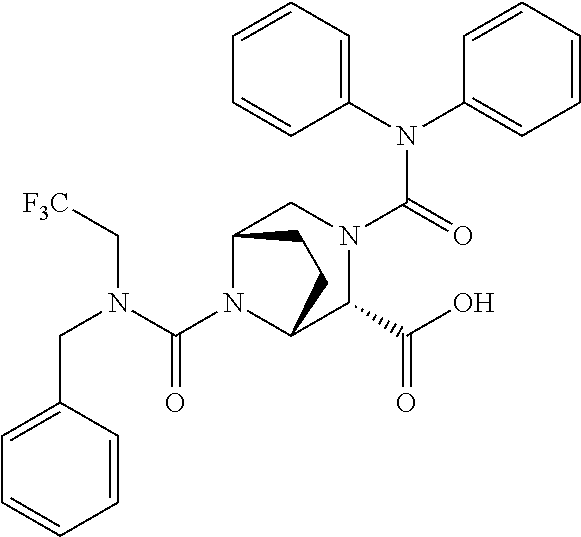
C1(N(C2=CC=CC=C2)C(=O)N2CC3N(C(N(CC4=CC=CC=C4)C[F3C])=O)C(C2C(O)=O)CC3)=CC=CC=C1
